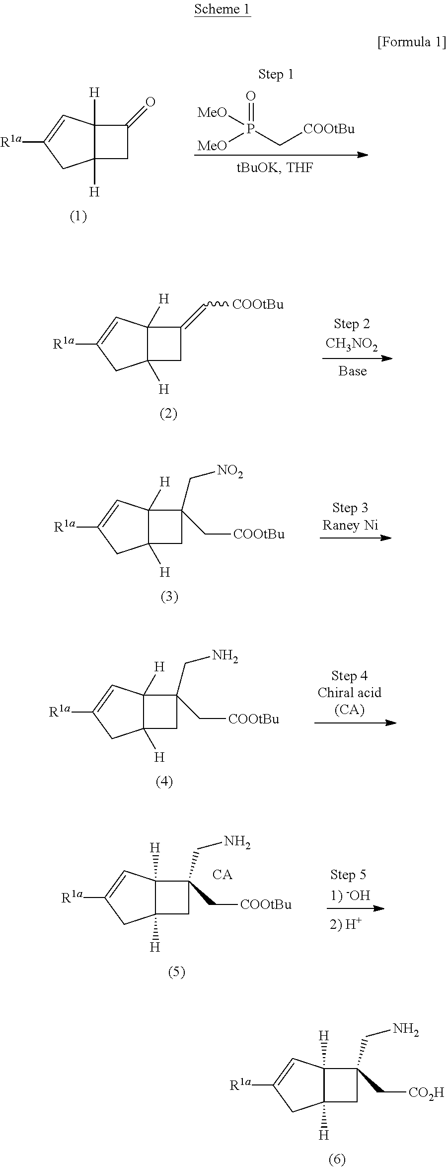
C12([H])C([H])(C=C([R1a])C1)C(=O)C2.O=P(C[COOtBu])([MeO])[MeO].C12([H])C([H])(C=C([R1a])C1)C(=C[COOtBu])C2.C12([H])C([H])(C=C([R1a])C1)C(C[NO2])(C[COOtBu])C2.C12([H])C([H])(C=C([R1a])C1)C(CN)(C[COOtBu])C2.C12([H])C([H])(C=C([R1a])C1)C(CN)(C[COOtBu])C2.C12([H])C([H])(C=C([R1a])C1)C(CN)(C[CO2H])C2
